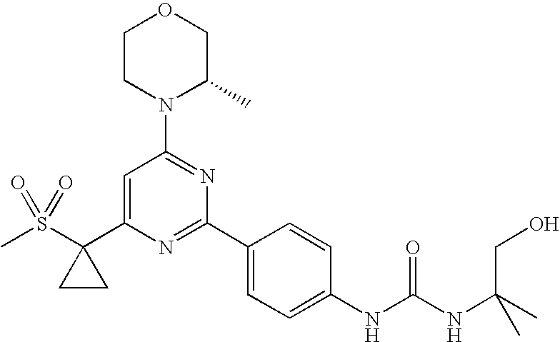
C1=C(C2(S(C)(=O)=O)CC2)N=C(C2=CC=C(NC(NC(CO)(C)C)=O)C=C2)N=C1N1C(C)COCC1
